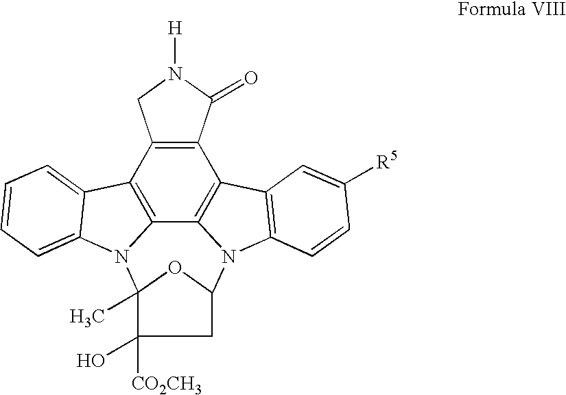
C12=C(C3=C4C5=C1C1=C(N5C5CC(O)([CO2CH3])C(C)(N4C4=CC=CC=C34)O5)C=CC([R5])=C1)CN([H])C2=O
